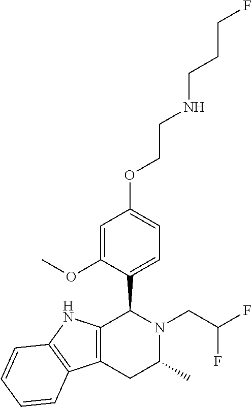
C1=C(OC)C(C2C3=C(CC(C)N2CC(F)F)C2=C(N3)C=CC=C2)=CC=C1OCCNCCCF
